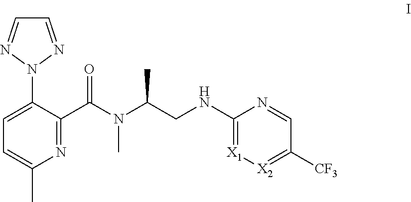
C1(N2N=CC=N2)=CC=C(C)N=C1C(N(C(CNC1=[X1][X2]=C([CF3])C=N1)C)C)=O
